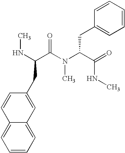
N(C(C(N(C(C(=O)NC)CC1=CC=CC=C1)C)=O)CC1=CC2=CC=CC=C2C=C1)C
